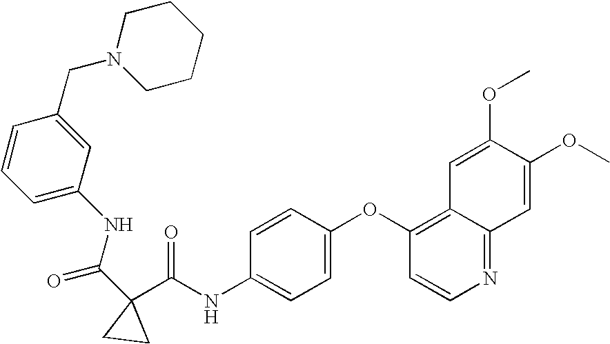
N1=C2C(=C(OC3=CC=C(NC(=O)C4(C(NC5=CC=CC(CN6CCCCC6)=C5)=O)CC4)C=C3)C=C1)C=C(OC)C(OC)=C2
